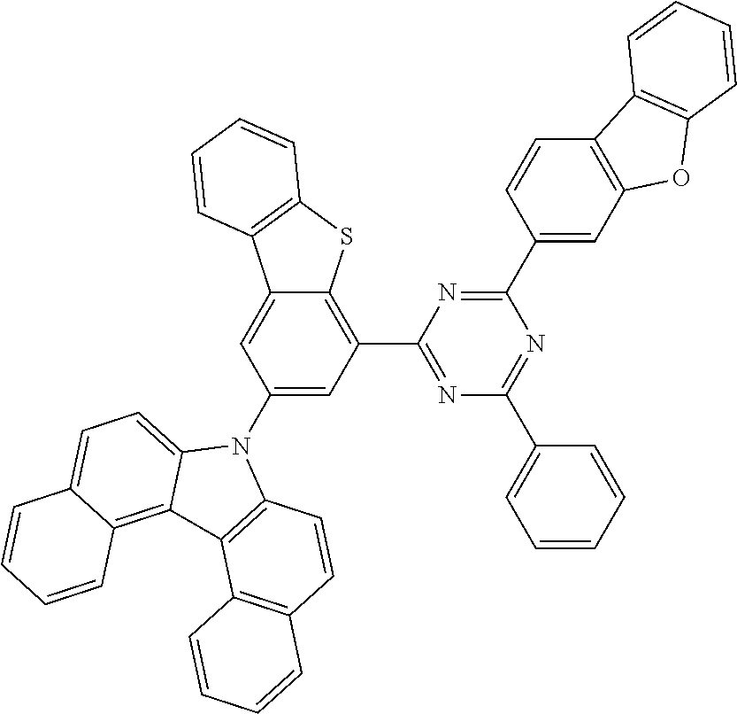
C1=CC=CC(C2=NC(C3=CC4=C(C=C3)C3=C(O4)C=CC=C3)=NC(C3=C4C(=CC(N5C6=CC=C7C(=C6C6=C5C=CC5=C6C=CC=C5)C=CC=C7)=C3)C3=C(S4)C=CC=C3)=N2)=C1
